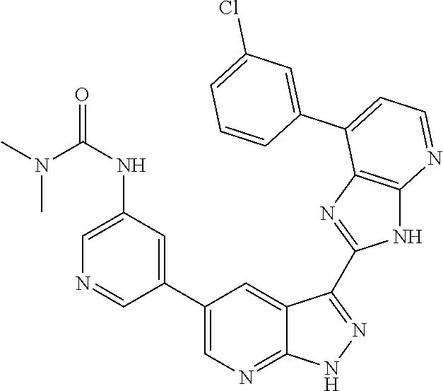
C1(NC(N(C)C)=O)=CN=CC(C2=CN=C3C(=C2)C(C2=NC4=C(N2)N=CC=C4C2=CC(Cl)=CC=C2)=NN3)=C1
